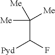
C(C(F)[Pyd])([Me])([Me])[Me]
